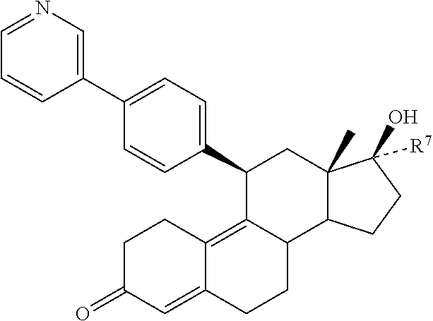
C1(C2C3=C4C(=CC(=O)CC4)CCC3C3C(C)(C2)C(O)([R7])CC3)=CC=C(C2=CN=CC=C2)C=C1
